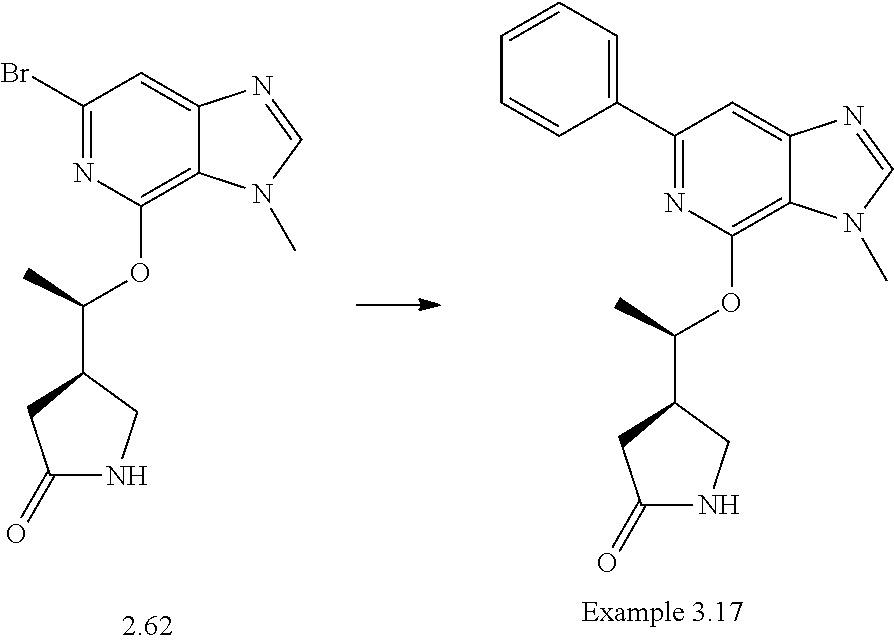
BrC1=NC(OC(C2CC(=O)NC2)C)=C2C(=C1)N=CN2C.C1=CC=CC(C2=NC(OC(C3CC(=O)NC3)C)=C3C(=C2)N=CN3C)=C1
